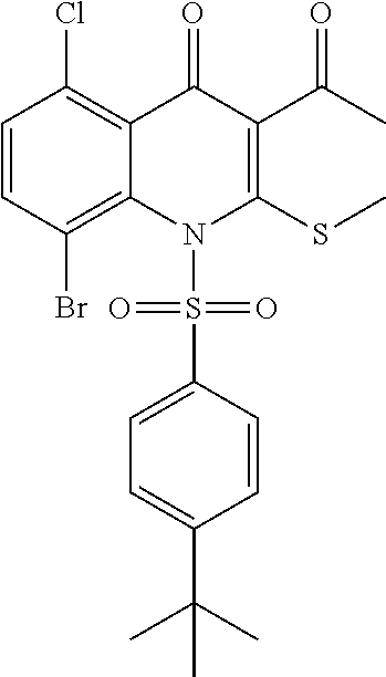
C1=CC(Br)=C2C(=C1Cl)C(=O)C(C(C)=O)=C(SC)N2S(C1=CC=C(C(C)(C)C)C=C1)(=O)=O
